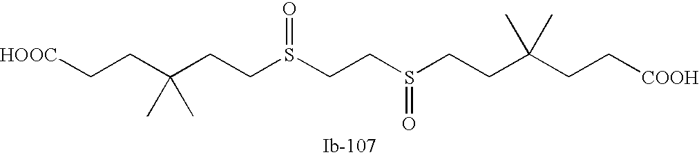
C(CCS(=O)CCS(=O)CCC(C)(C)CC[COOH])(C)(CC[HOOC])C
